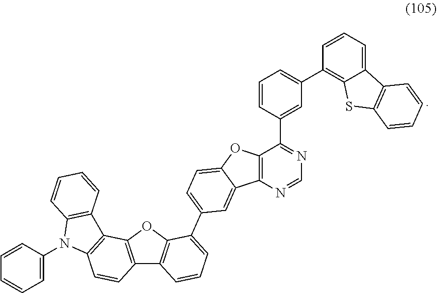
C12=C(N=CN=C1C1=CC(C3=C4C(=CC=C3)C3=C(S4)C=CC=C3)=CC=C1)C1=CC(C3=CC=CC4=C3OC3=C4C=CC4=C3C3=C(N4C4=CC=CC=C4)C=CC=C3)=CC=C1O2
